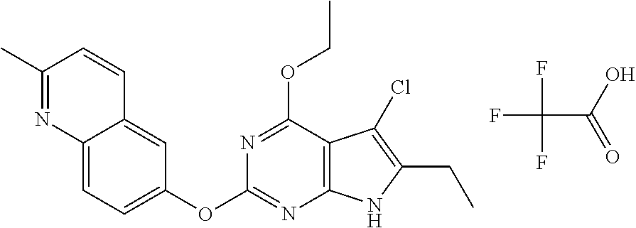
FC(C(=O)O)(F)F.C1(OCC)=NC(OC2=CC=C3C(=C2)C=CC(C)=N3)=NC2=C1C(Cl)=C(CC)N2
